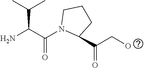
NC(C(N1C(C(CO)=O)CCC1)=O)C(C)C
